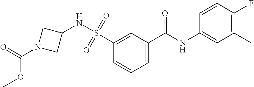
C1(S(=O)(=O)NC2CN(C(=O)OC)C2)=CC(C(NC2=CC(C)=C(F)C=C2)=O)=CC=C1
